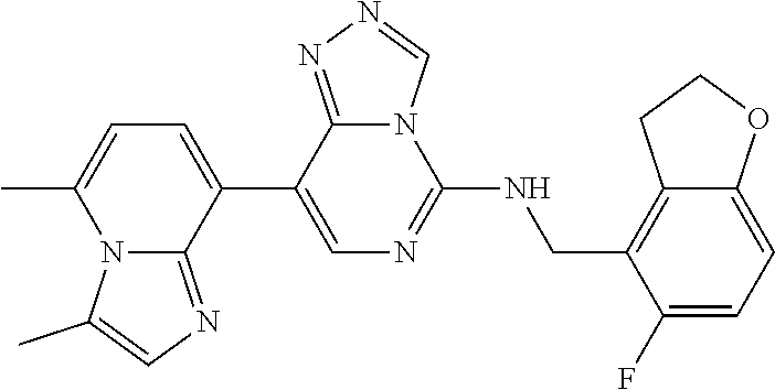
C12=C(CNC3=NC=C(C4=CC=C(C)N5C4=NC=C5C)C4=NN=CN34)C(F)=CC=C1OCC2
